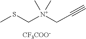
C(C[N+](C)(C)CSC)#C.[CF3COO-]
